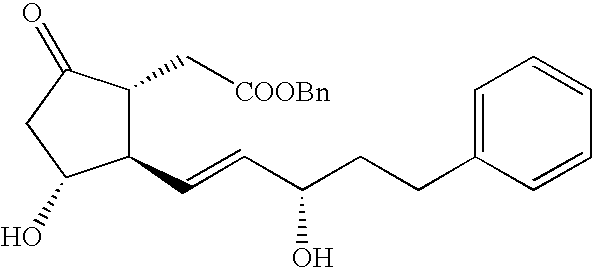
C1(C=CC(CCC2=CC=CC=C2)O)C(C[COOBn])C(=O)CC1O
